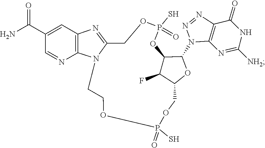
N1=NC2=C(N1C1C3C(F)C(COP(S)(=O)OCCN4C(=NC5=C4N=CC(C(N)=O)=C5)COP(S)(=O)O3)O1)N=C([NH2])NC2=O
